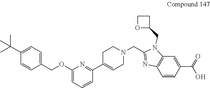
C1(C(C)(C)C)=CC=C(COC2=CC=CC(C3=CCN(CC4=NC5=C(N4CC4CCO4)C=C(C(=O)O)C=C5)CC3)=N2)C=C1
